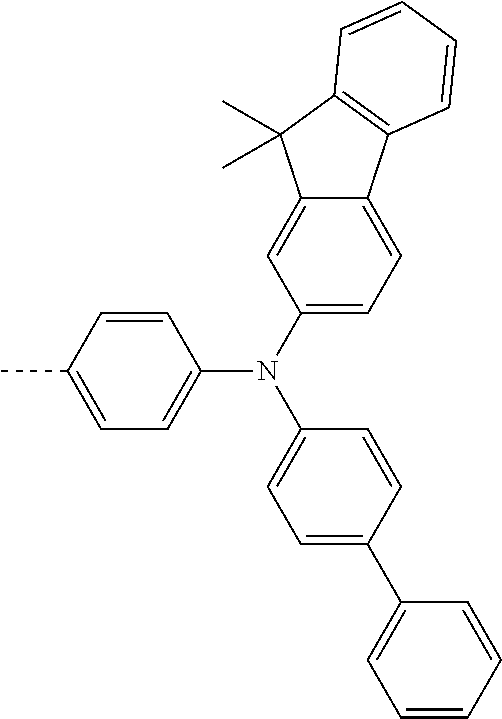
C1=C(C)C=CC(N(C2=CC=C(C3=CC=CC=C3)C=C2)C2=CC=C3C(=C2)C(C)(C)C2=C3C=CC=C2)=C1
